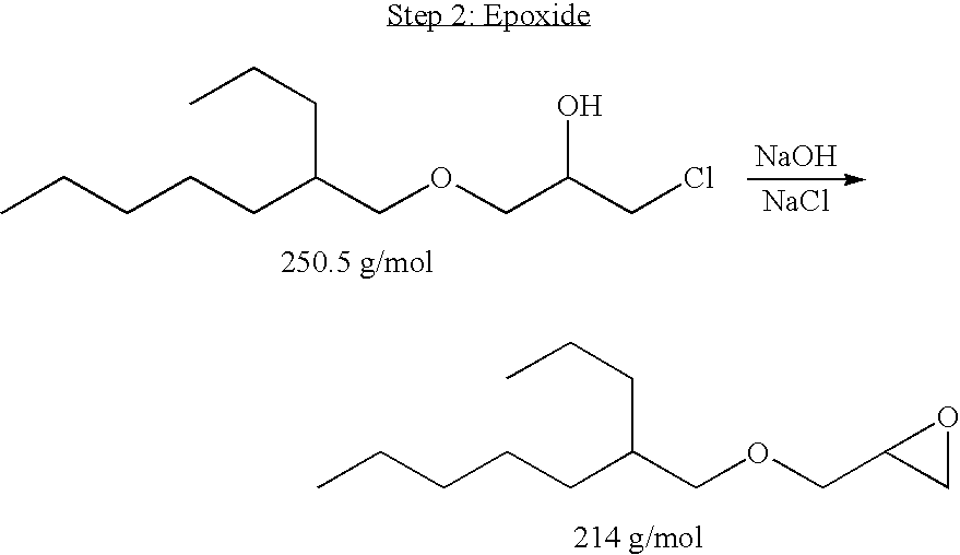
CCCCCC(COCC(CCl)O)CCC.[NaOH].[NaCl].CCCCCC(COCC1CO1)CCC
